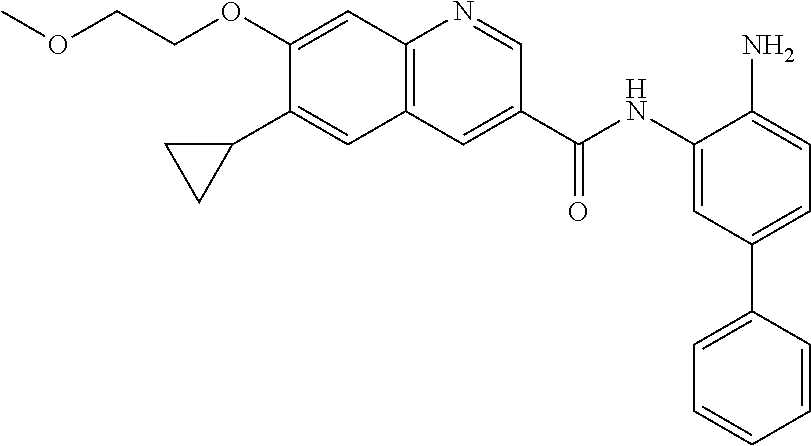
C12=C(N=CC(C(NC3=CC(C4=CC=CC=C4)=CC=C3N)=O)=C1)C=C(OCCOC)C(C1CC1)=C2
